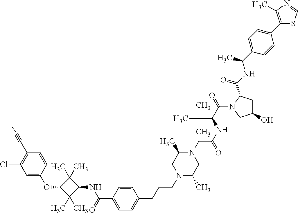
C1=C(OC2C(C)(C)C(NC(=O)C3=CC=C(CCCN4C(C)CN(CC(NC(C(=O)N5CC(O)CC5C(NC(C)C5=CC=C(C6=C(C)N=CS6)C=C5)=O)C(C)(C)C)=O)C(C)C4)C=C3)C2(C)C)C=CC(C#N)=C1Cl
